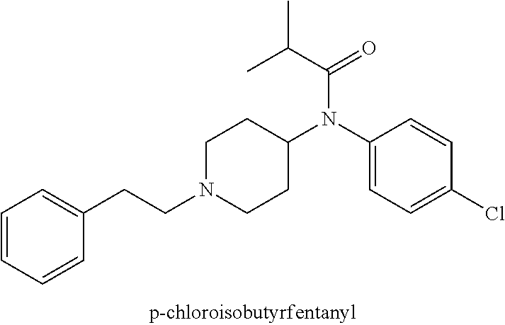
C1=CC=CC(CCN2CCC(N(C(=O)C(C)C)C3=CC=C(Cl)C=C3)CC2)=C1
